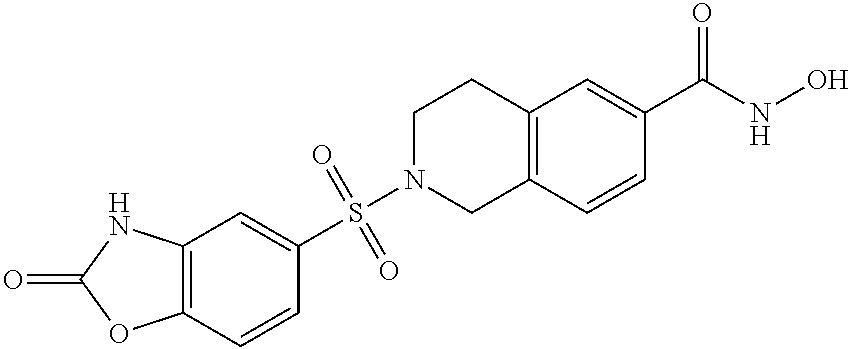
S(N1CC2=C(CC1)C=C(C(NO)=O)C=C2)(C1=CC2=C(C=C1)OC(=O)N2)(=O)=O
